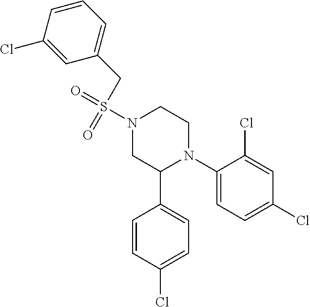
C1(N2CCN(S(=O)(=O)CC3=CC=CC(Cl)=C3)CC2C2=CC=C(Cl)C=C2)=CC=C(Cl)C=C1Cl
